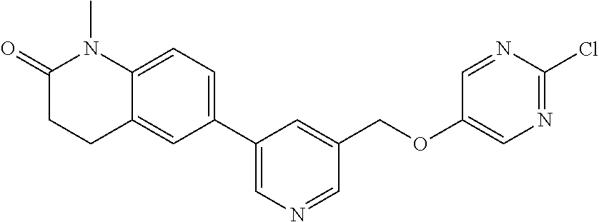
C1(C2=CC=C3C(=C2)CCC(=O)N3C)=CN=CC(COC2=CN=C(Cl)N=C2)=C1
